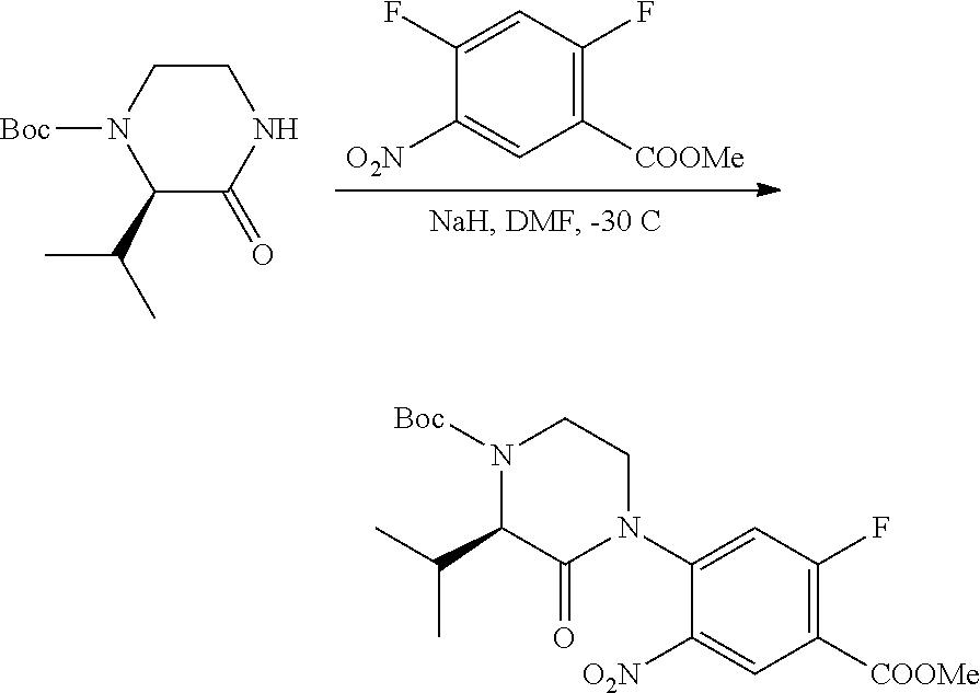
C1([O2N])=CC([COOMe])=C(F)C=C1F.C1(C(C)C)C(=O)NCCN1[Boc].C1([O2N])=CC([COOMe])=C(F)C=C1N1C(=O)C(C(C)C)N([Boc])CC1
